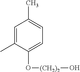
C1=C(C)C(O[(CH2)2]O)=CC=C1C
